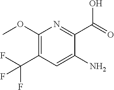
C1(OC)=C(C(F)(F)F)C=C(N)C(C(=O)O)=N1
